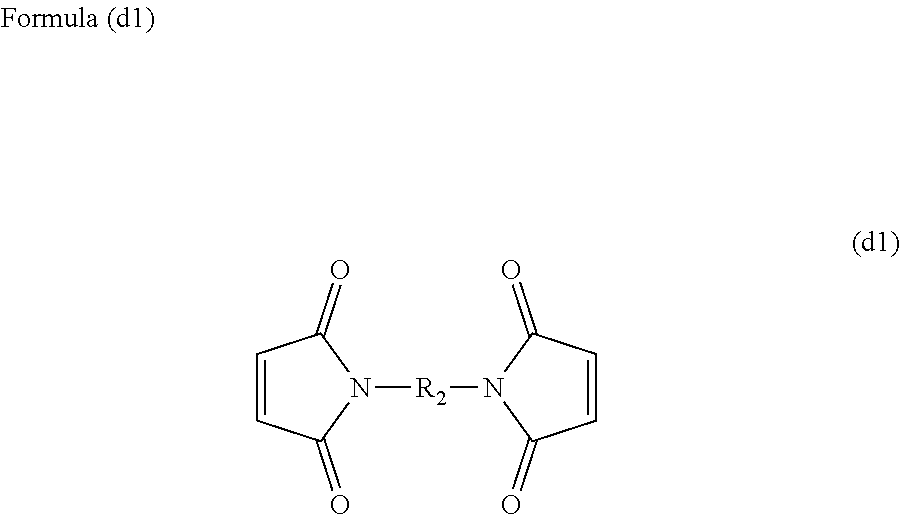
C1=CC(=O)N([R2]N2C(=O)C=CC2=O)C1=O
